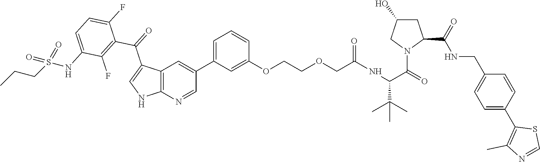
C12=C(C=C(C3=CC=CC(OCCOCC(=O)NC(C(=O)N4C(C(NCC5=CC=C(C6=C(C)N=CS6)C=C5)=O)CC(O)C4)C(C)(C)C)=C3)C=N1)C(C(=O)C1=C(F)C(NS(CCC)(=O)=O)=CC=C1F)=CN2
